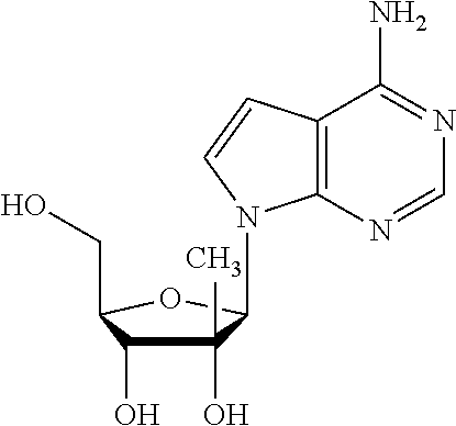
C1(O)(C)C(O)C(CO)OC1N1C2=C(C=C1)C(N)=NC=N2
